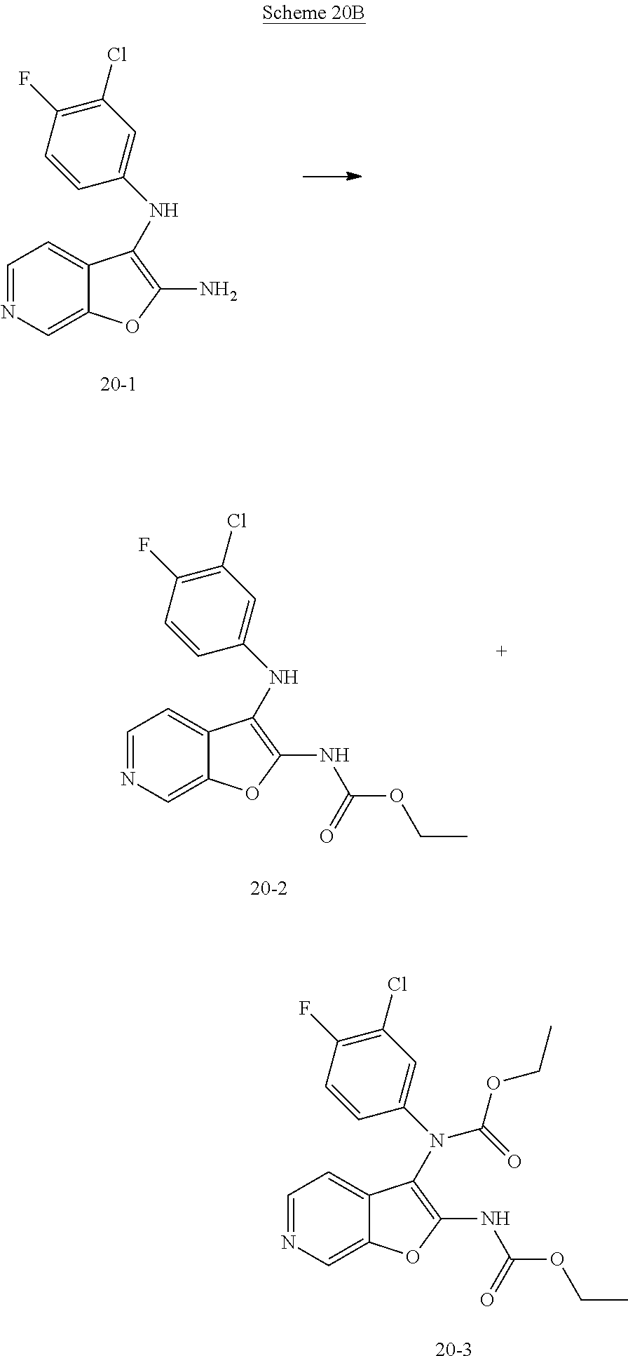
[20-2].C1=NC=C2C(=C1)C(NC1=CC(Cl)=C(F)C=C1)=C(NC(=O)OCC)O2.[20-1].C1=NC=C2C(=C1)C(NC1=CC(Cl)=C(F)C=C1)=C(N)O2.[20-3].C1=NC=C2C(=C1)C(N(C(OCC)=O)C1=CC(Cl)=C(F)C=C1)=C(NC(=O)OCC)O2
